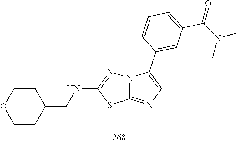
C1(NCC2CCOCC2)=NN2C(=NC=C2C2=CC(C(=O)N(C)C)=CC=C2)S1
